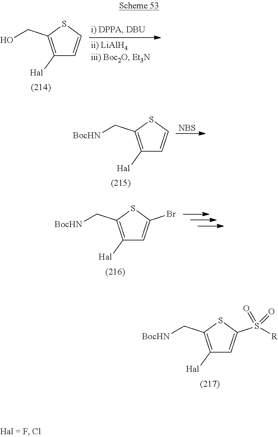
C1([Hal])=C(C[BocHN])SC(S([R])(=O)=O)=C1.C1([Hal])=C(CO)SC=C1.C1([Hal])=C(C[BocHN])SC=C1.[NBS].C1([Hal])=C(C[BocHN])SC(Br)=C1
